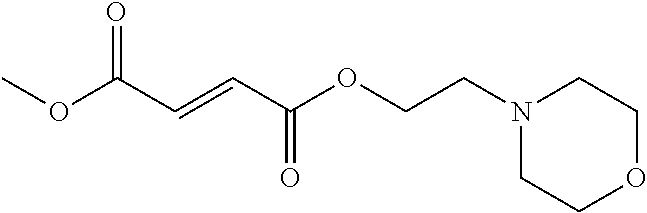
N1(CCOC(C=CC(OC)=O)=O)CCOCC1
